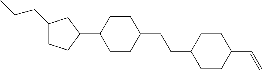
C1(CCC)CCC(C2CCC(CCC3CCC(C=C)CC3)CC2)C1
